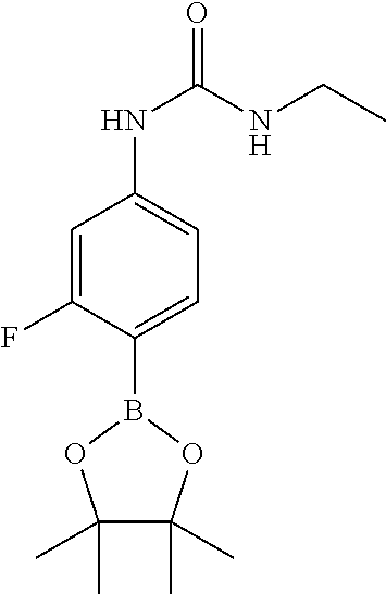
C1(B2OC(C)(C)C(C)(C)O2)=CC=C(NC(=O)NCC)C=C1F
